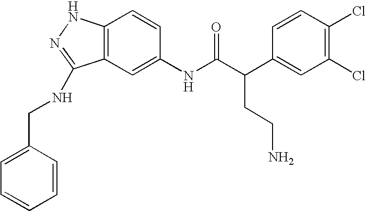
C12=C(C=C(NC(C(C3=CC(Cl)=C(Cl)C=C3)CCN)=O)C=C1)C(NCC1=CC=CC=C1)=NN2
